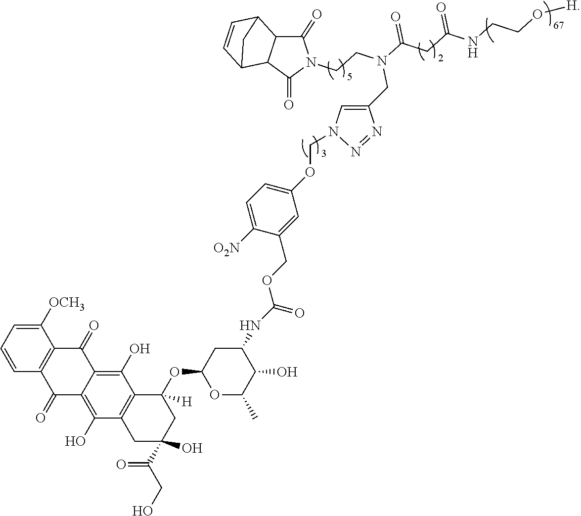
C12C3C(C(C=C1)C2)C(=O)N(CCN(C(CC(NCCO[H])=O)=O)CC1=CN(COC2=CC=C([O2N])C(COC(=O)NC4CC(OC5([H])C6=C(CC(C(=O)CO)(O)C5)C(O)=C5C(=C6O)C(=O)C6=C(C5=O)C=CC=C6[OCH3])OC(C)C4O)=C2)N=N1)C3=O
